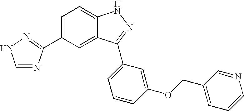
C1=C(C2=NNC=N2)C=C2C(=C1)NN=C2C1=CC=CC(OCC2=CC=CN=C2)=C1
